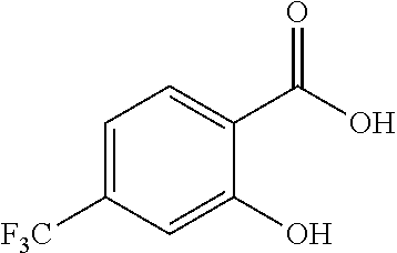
C1=C([F3C])C=C(O)C(C(O)=O)=C1
